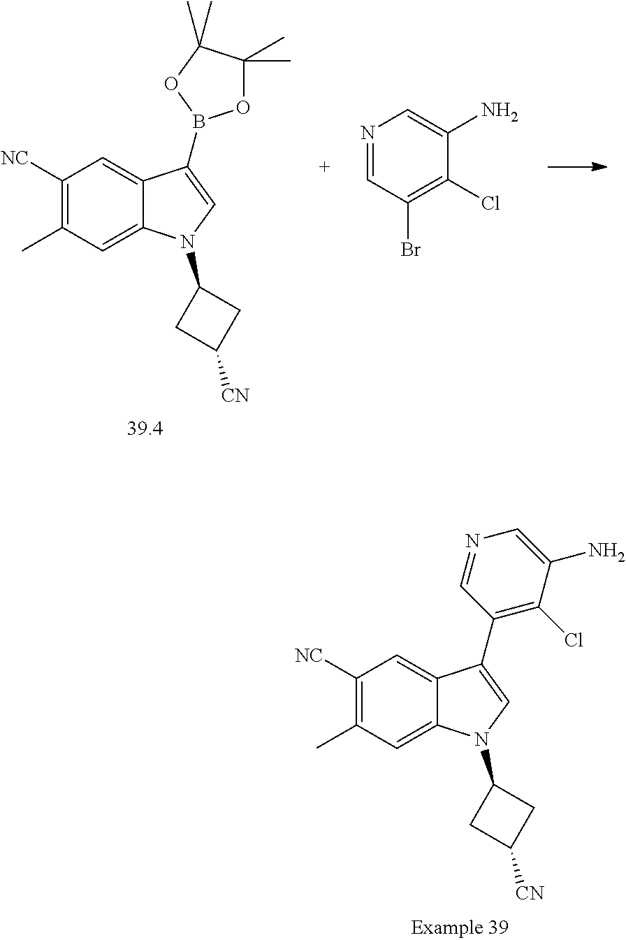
C1([NC])=C(C)C=C2C(=C1)C(B1OC(C)(C)C(C)(C)O1)=CN2C1CC([CN])C1.N1=CC(Br)=C(Cl)C(N)=C1.C1([NC])=C(C)C=C2C(=C1)C(C1=C(Cl)C(N)=CN=C1)=CN2C1CC([CN])C1
